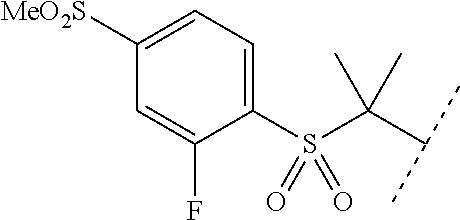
C1(S(C(C(C)C)(C)C)(=O)=O)=CC=C([MeO2S])C=C1F
